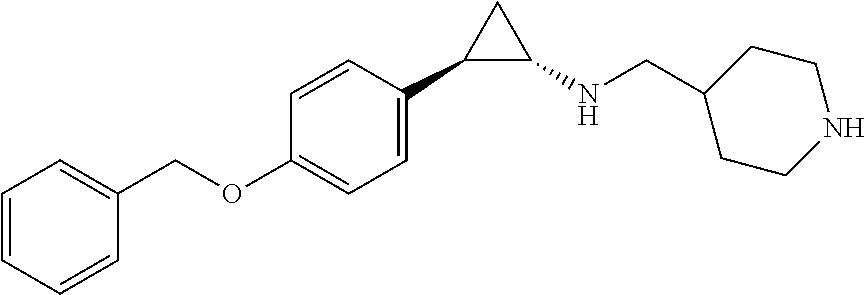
C1(C2=CC=C(OCC3=CC=CC=C3)C=C2)C(NCC2CCNCC2)C1
